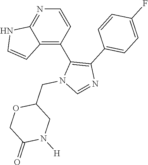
C12=NC=CC(C3=C(C4=CC=C(F)C=C4)N=CN3CC3OCC(=O)N([H])C3)=C1C=CN2
